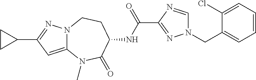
C1=CC=C(CN2C=NC(C(NC3CCN4C(=CC(C5CC5)=N4)N(C)C3=O)=O)=N2)C(Cl)=C1
